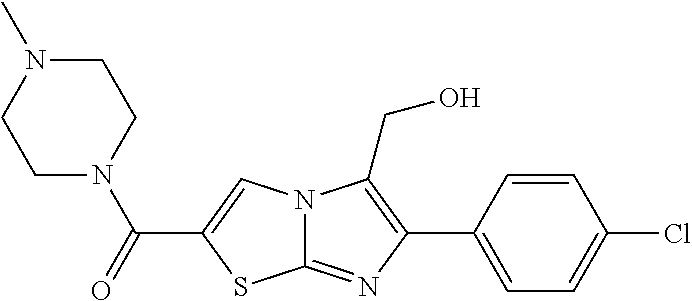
N12C(=NC(C3=CC=C(Cl)C=C3)=C1CO)SC(C(=O)N1CCN(C)CC1)=C2
